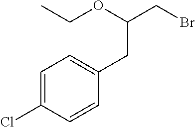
C1=C(Cl)C=CC(CC(CBr)OCC)=C1
